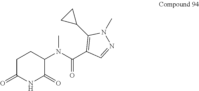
C1C(=O)NC(=O)C(N(C(C2=C(C3CC3)N(C)N=C2)=O)C)C1
